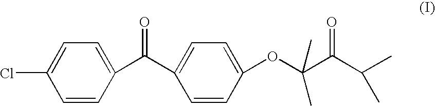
C1(C(C2=CC=C(OC(C(C(C)C)=O)(C)C)C=C2)=O)=CC=C(Cl)C=C1
